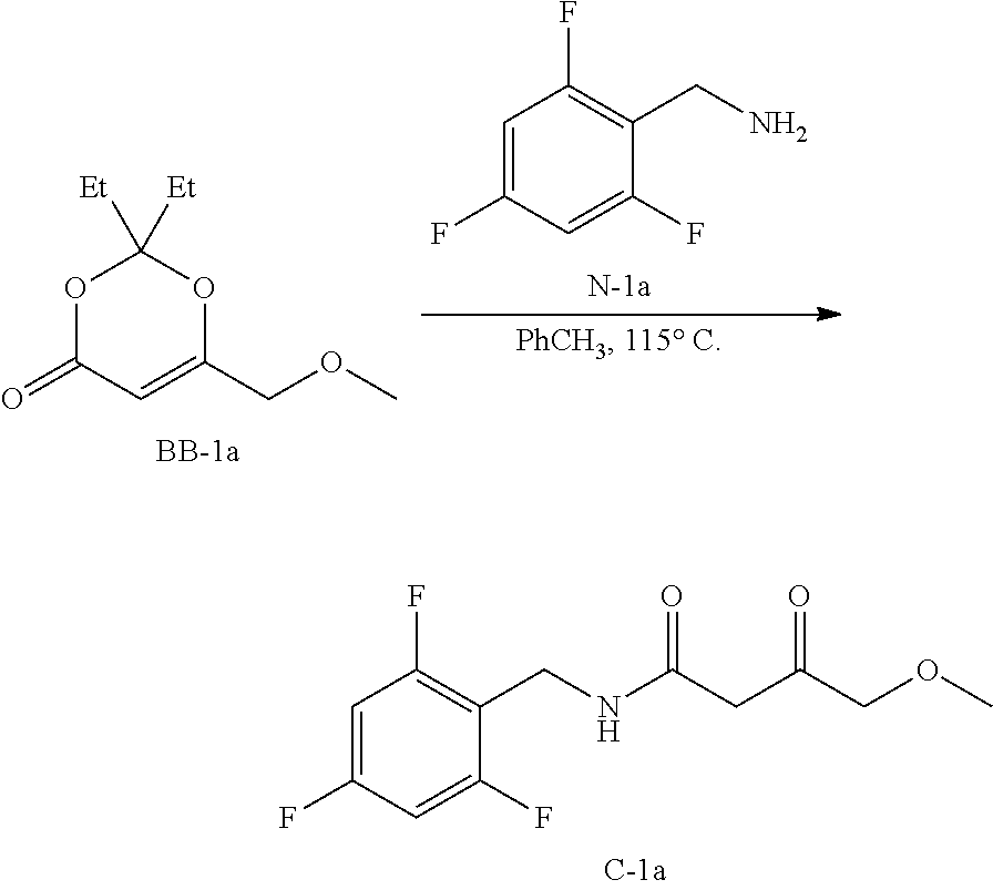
C1(=O)OC([Et])([Et])OC(COC)=C1.C1=C(F)C=C(F)C(CN)=C1F.C1=C(F)C=C(F)C(CNC(CC(COC)=O)=O)=C1F
